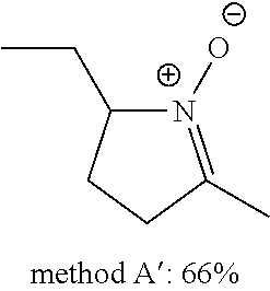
[N+]1([O-])=C(C)CCC1CC
